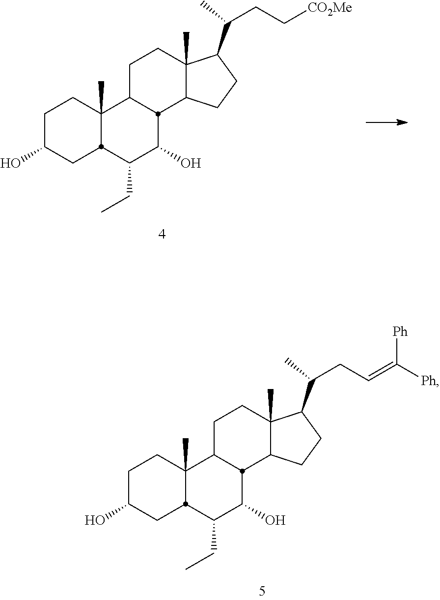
C1C(O)CC2C(C)(C1)C1CCC3(C)C(CCC3C(CC[CO2Me])C)C1C(O)C2CC.C1C(O)CC2C(C)(C1)C1CCC3(C)C(CCC3C(CC=C([Ph])[Ph])C)C1C(O)C2CC
